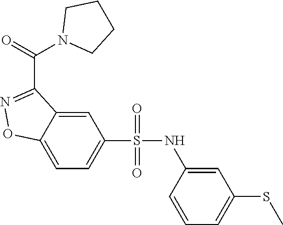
C12=CC=C(S(NC3=CC(SC)=CC=C3)(=O)=O)C=C1C(C(=O)N1CCCC1)=NO2
